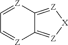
C1=[Z]C2=[Z][X][Z]=C2[Z]=C1
